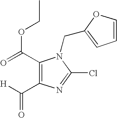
C1(C(=O)OCC)=C(C([H])=O)N=C(Cl)N1CC1=CC=CO1
